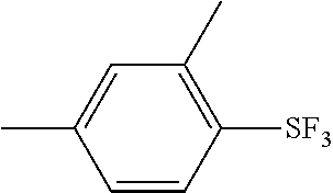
C1=C(C)C=CC([SF3])=C1C
